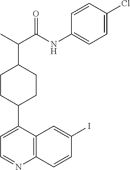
C1CC(C2=CC=NC3=C2C=C(I)C=C3)CCC1C(C(=O)NC1=CC=C(Cl)C=C1)C
